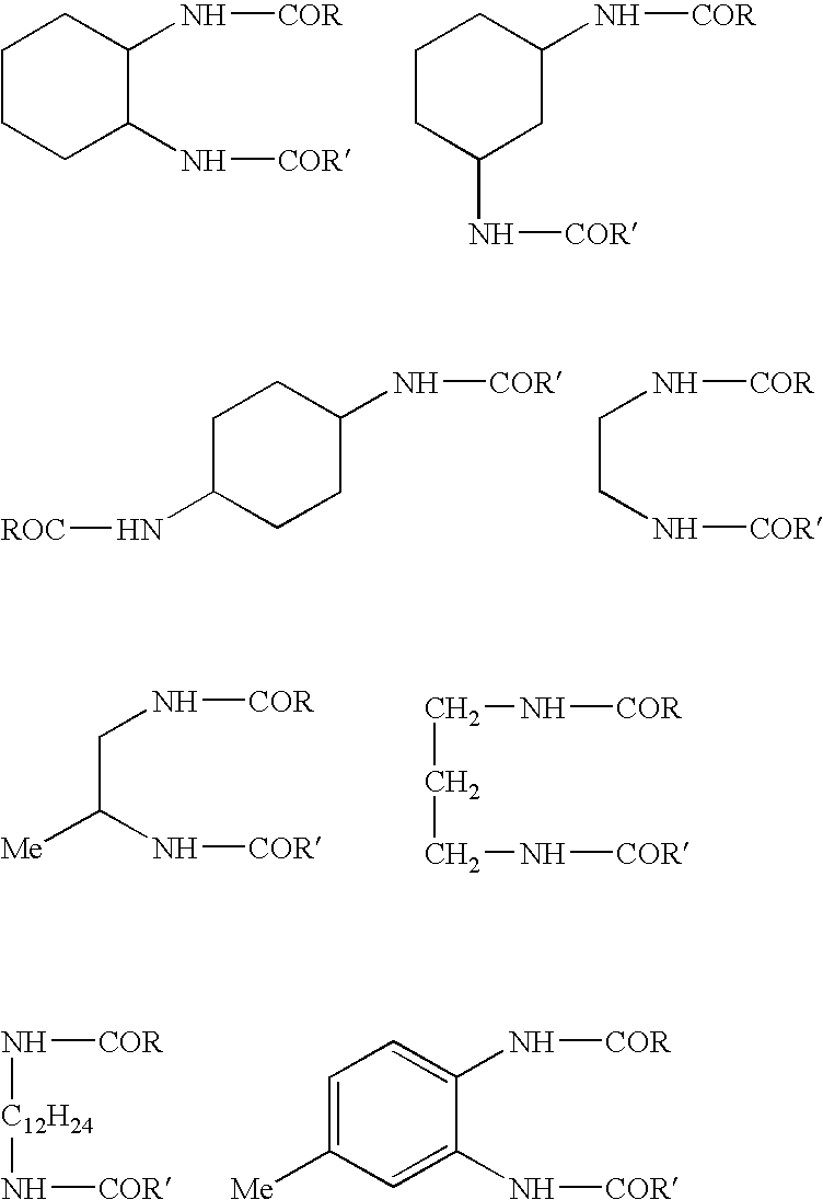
C1CCC(N[COR])C(N[COR])C1.C1CC(N[COR])CC(N[COR])C1.C1C(N[ROC])CCC(N[COR])C1.C(CN[COR])N[COR].C(C(N[COR])[Me])N[COR].C(CCN[COR])N[COR].N([C12H24]N[COR])[COR].C1=C([Me])C=C(N[COR])C(N[COR])=C1
